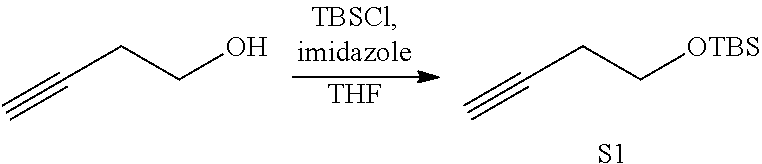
[THF].C#CCCO.C#CCC[OTBS].[S1]
